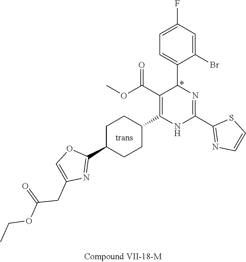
C1=C(Br)C(C2N=C(C3=NC=CS3)NC(C3CCC(C4=NC(CC(=O)OCC)=CO4)CC3)=C2C(OC)=O)=CC=C1F
